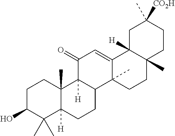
C1C(O)C(C)(C)C2([H])C(C)(C1)C1([H])C(CC2)C2(C)C(=CC1=O)C1([H])C(C)(CC2)CCC(C)([CO2H])C1
